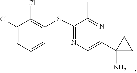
C1=C(C2(N)CC2)N=C(C)C(SC2=C(Cl)C(Cl)=CC=C2)=N1
